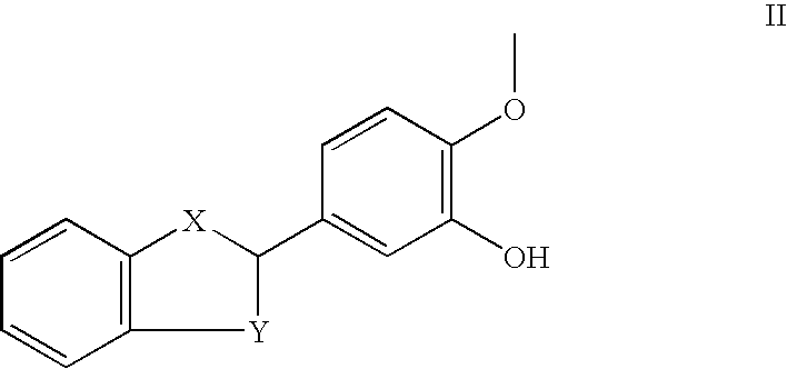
C1=CC=CC2=C1[X]C(C1=CC(O)=C(OC)C=C1)[Y]2
